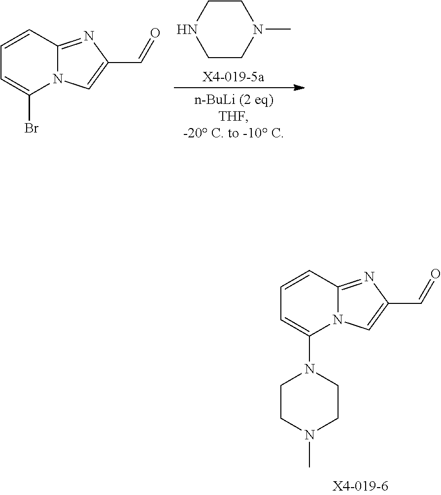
C1=CC2=NC(C=O)=CN2C(N2CCN(C)CC2)=C1.C1CNCCN1C.C1=CC2=NC(C=O)=CN2C(Br)=C1
